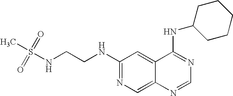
C1(NCCNS(C)(=O)=O)=NC=C2C(=C1)C(NC1CCCCC1)=NC=N2
